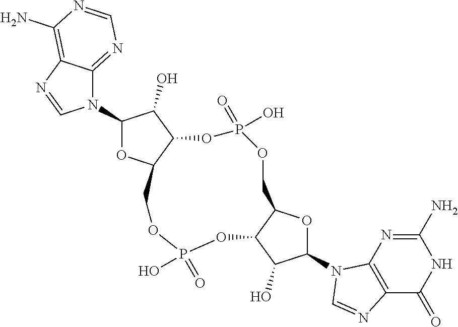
N1(C2OC3C(C2O)OP(=O)(O)OCC2C(OP(=O)(O)OC3)C(O)C(N3C4=C(C(=O)NC(N)=N4)N=C3)O2)C2=NC=NC(N)=C2N=C1
